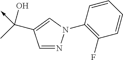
C<-C(C1=CN(C2=C(F)C=CC=C2)N=C1)(C)O
